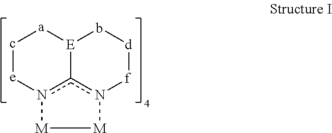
c1[e]n2c3n([f][d]b[E]3[a]1)[M][M]2
